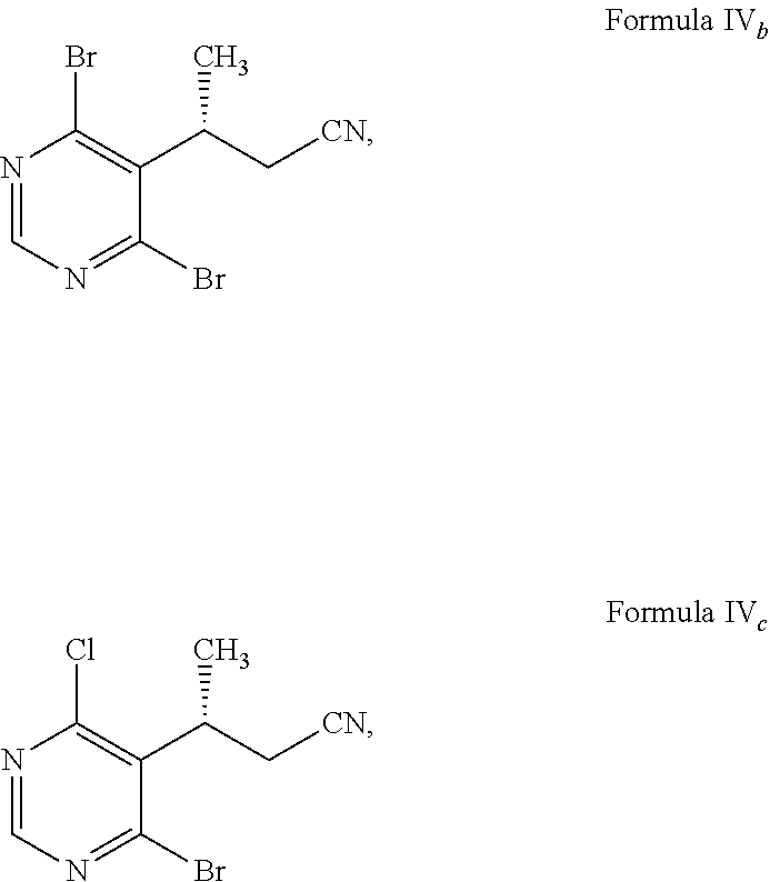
N1=CN=C(Br)C(C(C[CN])C)=C1Br.N1=CN=C(Br)C(C(C[CN])C)=C1Cl
